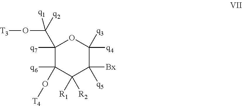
C1([q7])(C([q1])(O[T3])[q2])C([q6])(O[T4])C([R2])([R1])C([Bx])([q5])C([q4])([q3])O1
